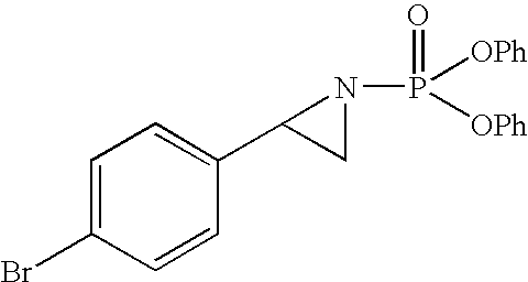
C1=C(Br)C=CC(C2CN2P([OPh])([OPh])=O)=C1
